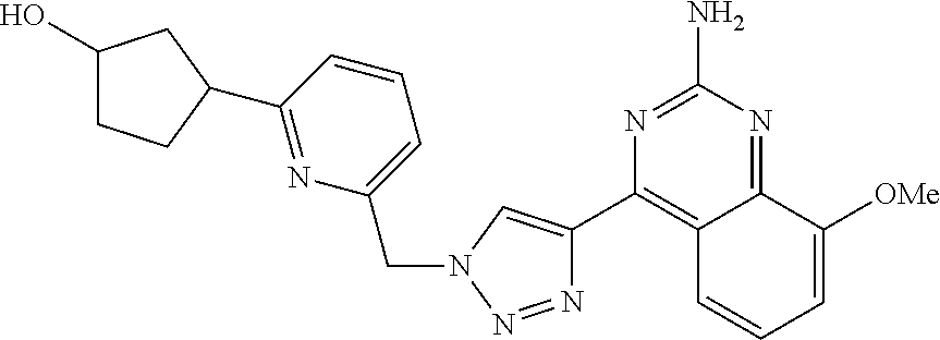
N1=NN(CC2=CC=CC(C3CCC(O)C3)=N2)C=C1C1=C2C(=NC(N)=N1)C([OMe])=CC=C2
